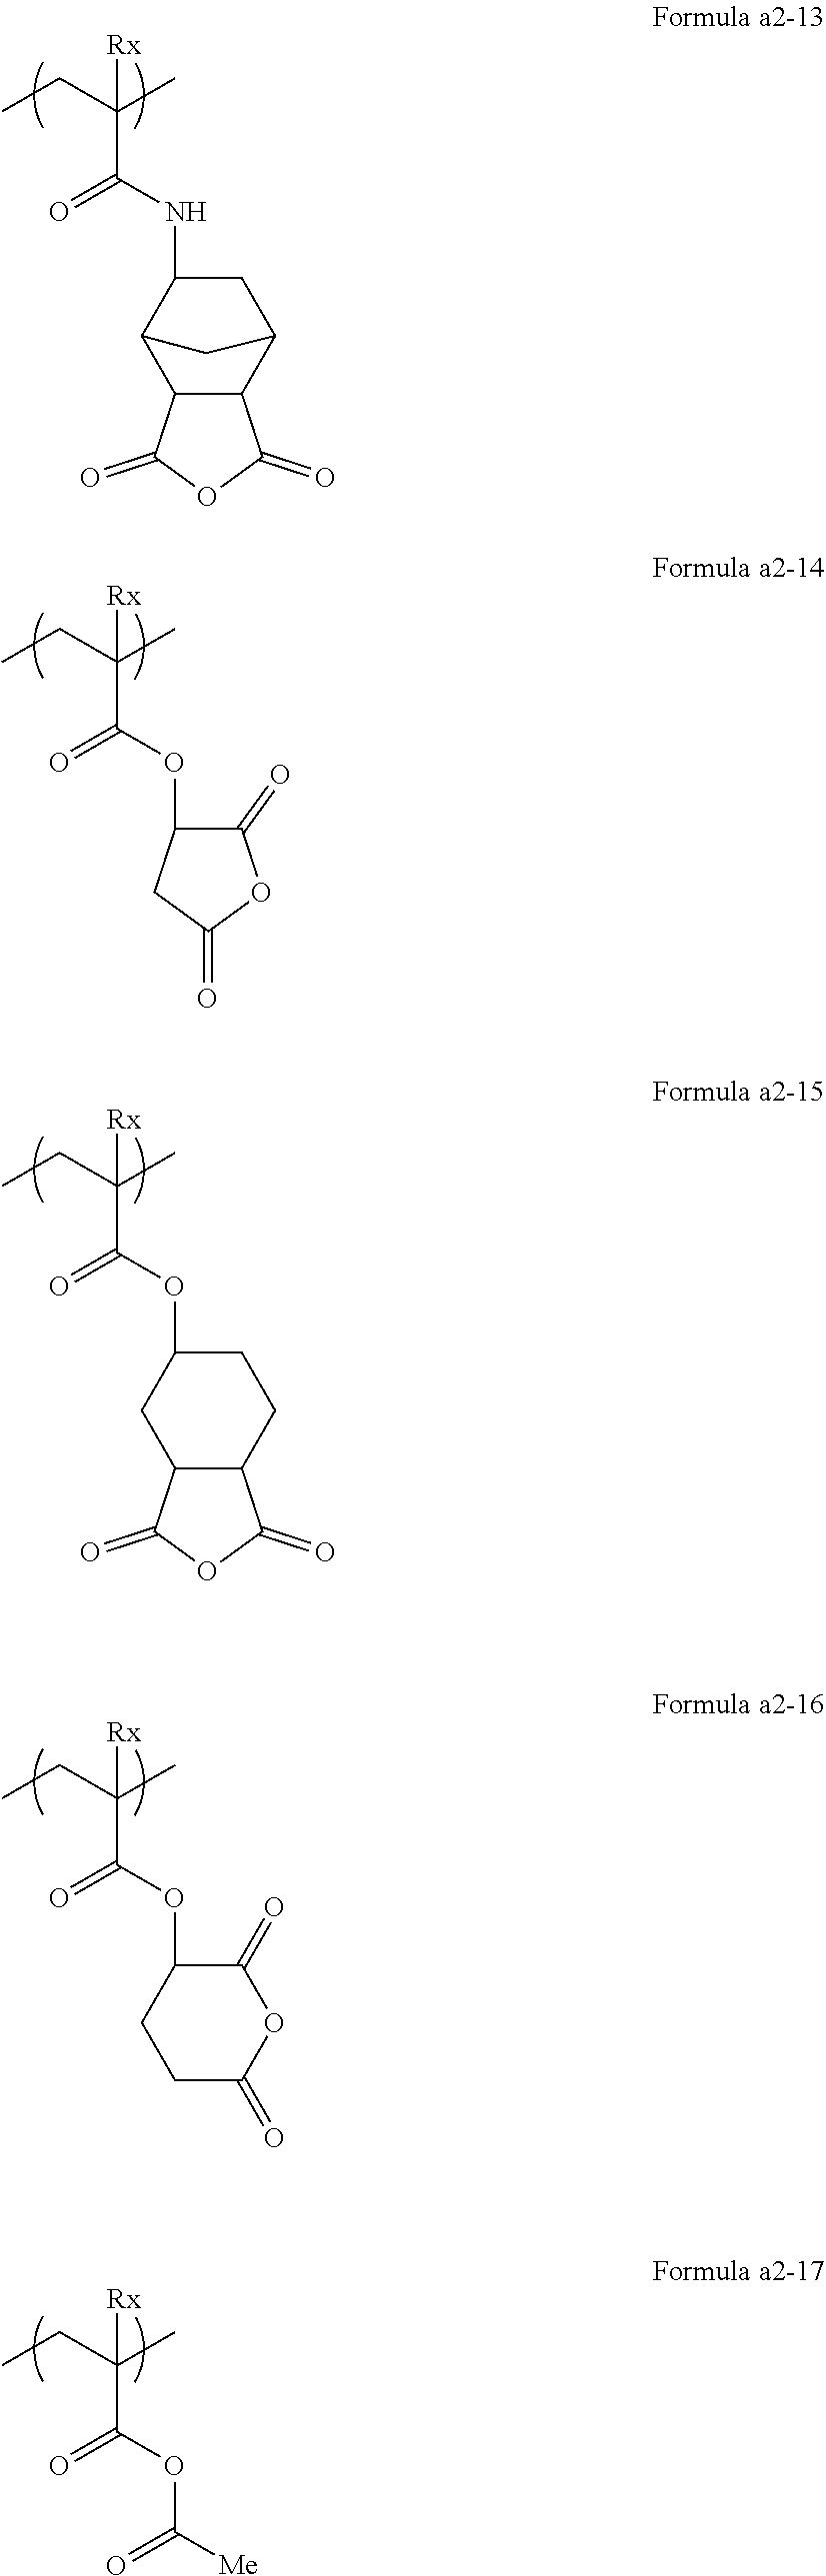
C12C(C(=O)OC1=O)C1C(NC(C(CC)(C)[Rx])=O)CC2C1.C1(=O)C(OC(C(CC)(C)[Rx])=O)CC(=O)O1.C12C(C(=O)OC1=O)CC(OC(C(CC)(C)[Rx])=O)CC2.C1(=O)CCC(OC(C(CC)(C)[Rx])=O)C(=O)O1.C(OC(C(CC)(C)[Rx])=O)([Me])=O
